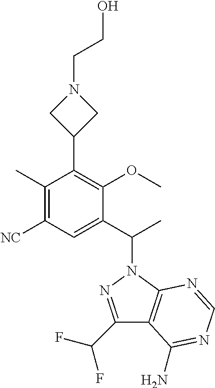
C1(C)=C([NC])C=C(C(C)N2N=C(C(F)F)C3=C2N=CN=C3N)C(OC)=C1C1CN(CCO)C1
